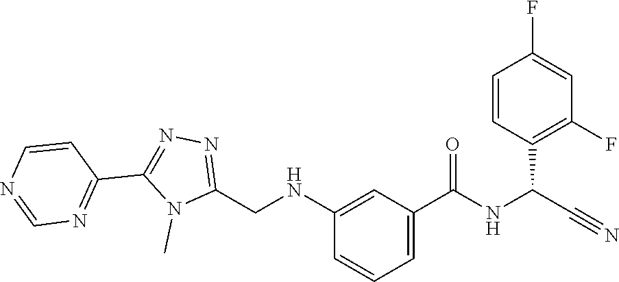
N1(C)C(CNC2=CC(C(=O)NC(C#N)C3=C(F)C=C(F)C=C3)=CC=C2)=NN=C1C1=NC=NC=C1
